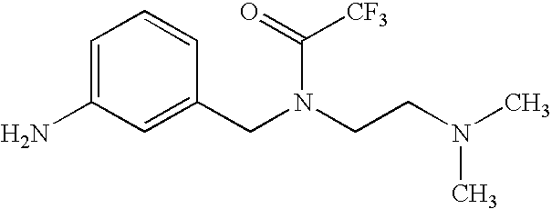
C1=C(N)C=C(CN(C(=O)[CF3])CCN(C)C)C=C1
